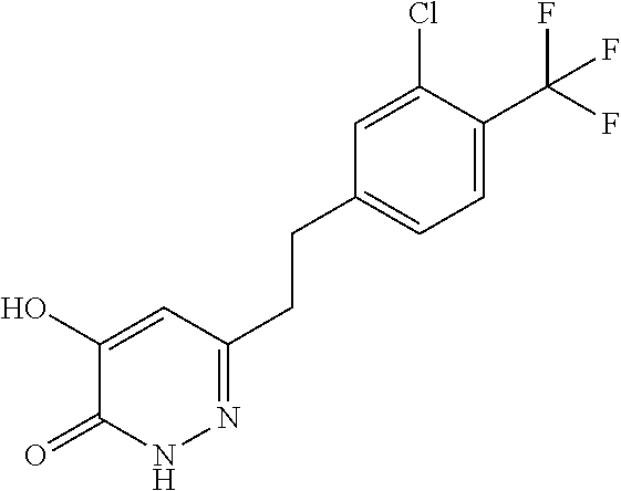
N1=C(CCC2=CC=C(C(F)(F)F)C(Cl)=C2)C=C(O)C(=O)N1
